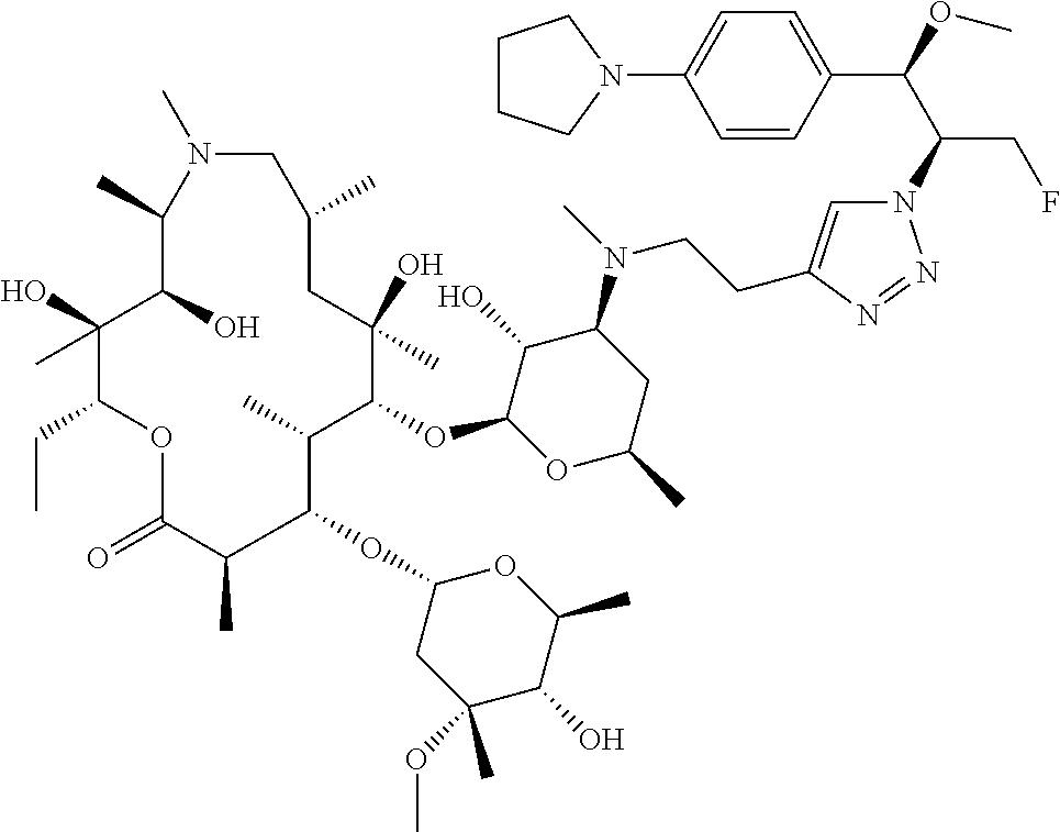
N1=NN(C(C(C2=CC=C(N3CCCC3)C=C2)OC)CF)C=C1CCN(C1C(O)C(OC2C(C)C(OC3CC(OC)(C)C(O)C(C)O3)C(C)C(=O)OC(CC)C(O)(C)C(O)C(C)N(C)CC(C)CC2(O)C)OC(C)C1)C
